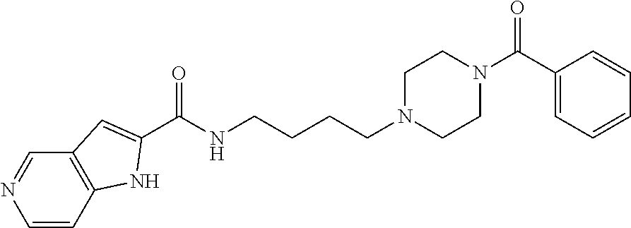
C1=CC2=C(C=N1)C=C(C(NCCCCN1CCN(C(C3=CC=CC=C3)=O)CC1)=O)N2
